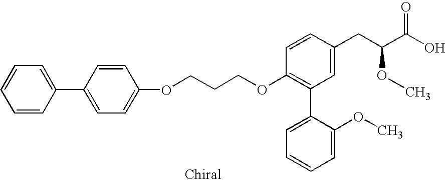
O(C1=C(C2=CC=CC=C2OC)C=C(CC(C(O)=O)OC)C=C1)CCCOC1=CC=C(C2=CC=CC=C2)C=C1
